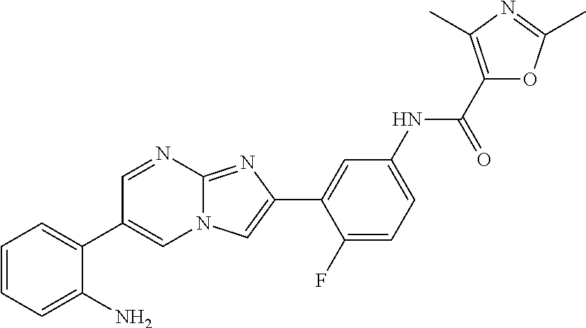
C1=NC2=NC(C3=CC(NC(C4=C(C)N=C(C)O4)=O)=CC=C3F)=CN2C=C1C1=CC=CC=C1N
